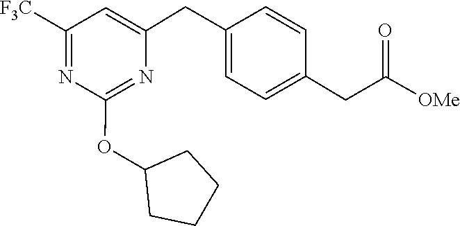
C1=CC(CC(=O)[OMe])=CC=C1CC1=CC([F3C])=NC(OC2CCCC2)=N1
